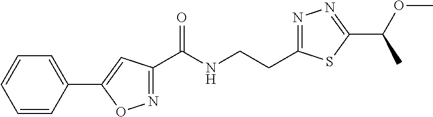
C1=CC(C2=CC(C(NCCC3=NN=C(C(OC)C)S3)=O)=NO2)=CC=C1
